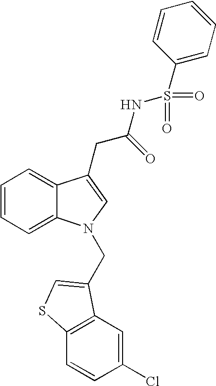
C1=CC=C2C(=C1)C(CC(NS(=O)(=O)C1=CC=CC=C1)=O)=CN2CC1=CSC2=C1C=C(Cl)C=C2
